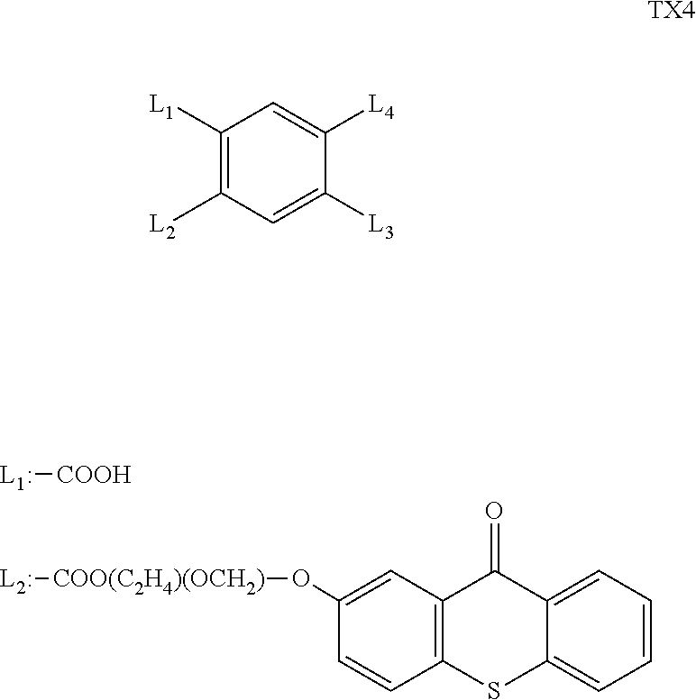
[L1:][COOH].[L2:][COO(C2H4)(OCH2)]OC1=CC2=C(C=C1)SC1=CC=CC=C1C2=O.C1([L1])=C([L2])C=C([L3])C([L4])=C1.[TX4]
